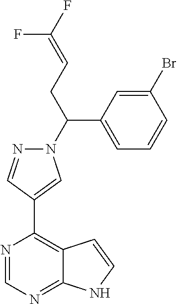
C(=CCC(N1N=CC(C2=C3C(=NC=N2)NC=C3)=C1)C1=CC=CC(Br)=C1)(F)F
